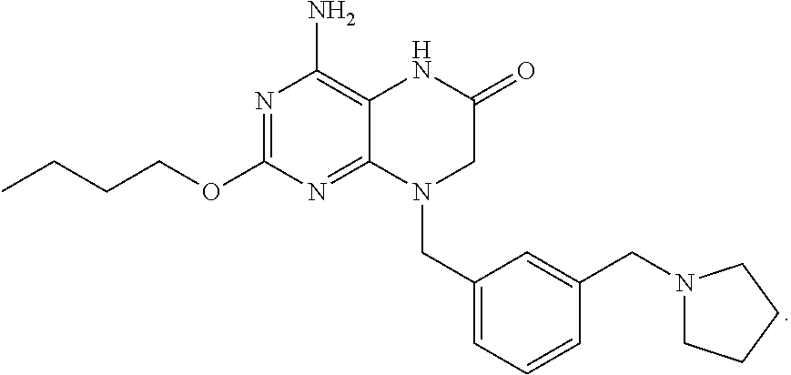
N1=C(OCCCC)N=C2C(=C1N)NC(=O)CN2CC1=CC=CC(CN2CCCC2)=C1
